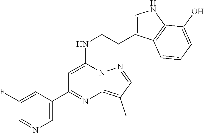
C12=C(C)C=NN1C(NCCC1=CNC3=C1C=CC=C3O)=CC(C1=CN=CC(F)=C1)=N2
